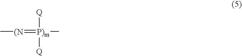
[(N](=[P)m](C)([Q])[Q])C
